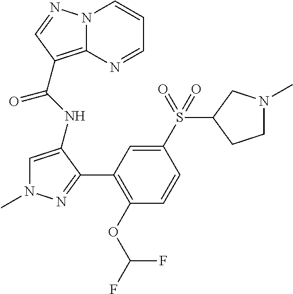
N12C(=C(C(NC3=CN(C)N=C3C3=C(OC(F)F)C=CC(S(C4CCN(C)C4)(=O)=O)=C3)=O)C=N1)N=CC=C2
